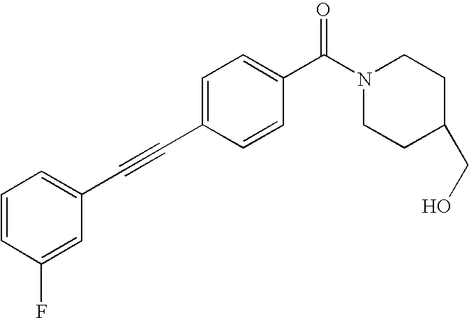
C1=CC(F)=CC(C#CC2=CC=C(C(N3CCC(CO)CC3)=O)C=C2)=C1
